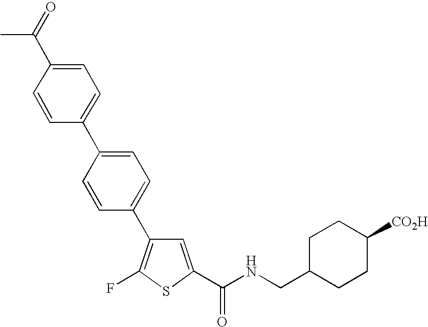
C1=C(C(NCC2CCC([CO2H])CC2)=O)SC(F)=C1C1=CC=C(C2=CC=C(C(=O)C)C=C2)C=C1
